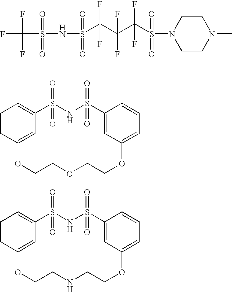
N1(S(C(C(C(S(NS(C(F)(F)F)(=O)=O)(=O)=O)(F)F)(F)F)(F)F)(=O)=O)CCN(C)CC1.C1=CC2=CC(=C1)S(=O)(=O)NS(=O)(=O)C1=CC(=CC=C1)OCCOCCO2.C1=CC2=CC(=C1)S(=O)(=O)NS(=O)(=O)C1=CC(=CC=C1)OCCNCCO2
